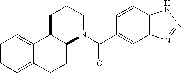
C12=C(C=CC(C(N3CCCC4C3CCC3=CC=CC=C43)=O)=C1)NN=N2
